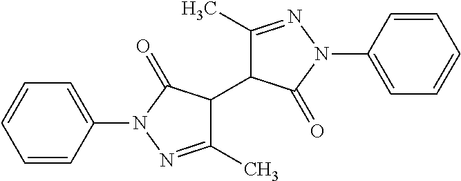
C1=CC(N2N=C(C)C(C3C(C)=NN(C4=CC=CC=C4)C3=O)C2=O)=CC=C1
